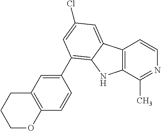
C12=C(C(C)=NC=C1)NC1=C(C3=CC4=C(C=C3)OCCC4)C=C(Cl)C=C21
